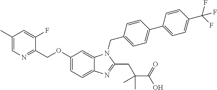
C1(COC2=CC=C3C(=C2)N(CC2=CC=C(C4=CC=C(C(F)(F)F)C=C4)C=C2)C(CC(C)(C)C(=O)O)=N3)=NC=C(C)C=C1F
